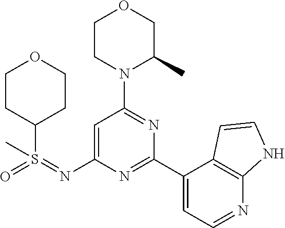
C1=C(N=S(=O)(C)C2CCOCC2)N=C(C2=CC=NC3=C2C=CN3)N=C1N1C(C)COCC1
